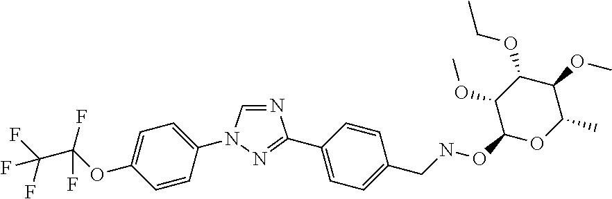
N1=CN(C2=CC=C(OC(C(F)(F)F)(F)F)C=C2)N=C1C1=CC=C(CNOC2OC(C)C(OC)C(OCC)C2OC)C=C1
